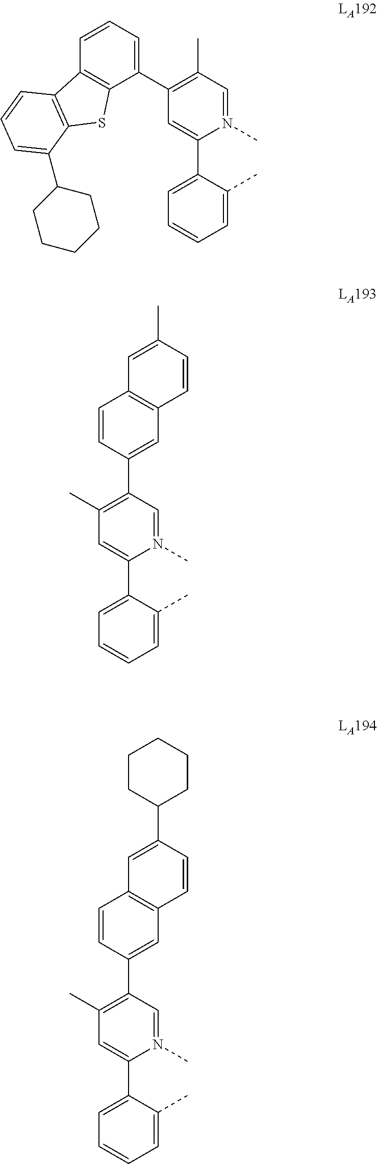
C1=C(C)C(C2=CC(C3=CC=CC4=C3SC3=C4C=CC=C3C3CCCCC3)=C(C)C=N2C)=CC=C1.C1=C(C)C(C2=CC(C)=C(C3=CC4=C(C=C3)C=C(C)C=C4)C=N2C)=CC=C1.C1=C(C)C(C2=CC(C)=C(C3=CC4=C(C=C3)C=C(C3CCCCC3)C=C4)C=N2C)=CC=C1
